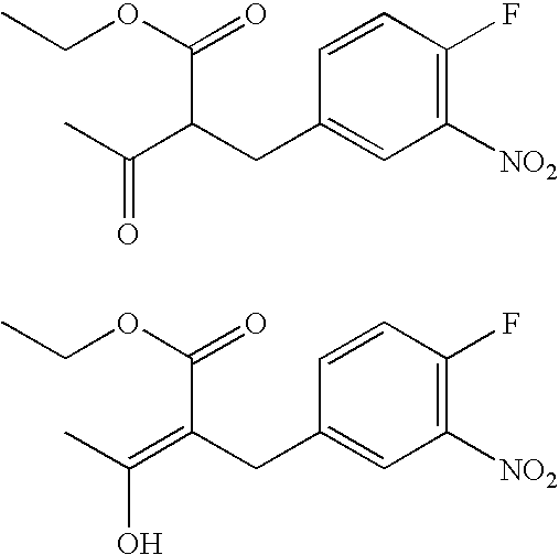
C1([NO2])=C(F)C=CC(CC(C(C)=O)C(OCC)=O)=C1.C1([NO2])=C(F)C=CC(CC(=C(C)O)C(OCC)=O)=C1
